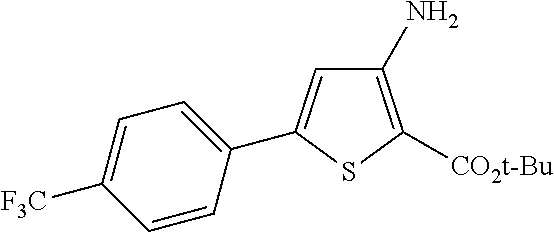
C1(N)=C([CO2t-Bu])SC(C2=CC=C([F3C])C=C2)=C1
